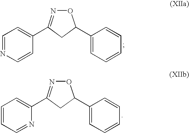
O1N=C(C2=CC=CC=N2)CC1C1=CC=CC=C1.O1N=C(C2=CC=NC=C2)CC1C1=CC=CC=C1
